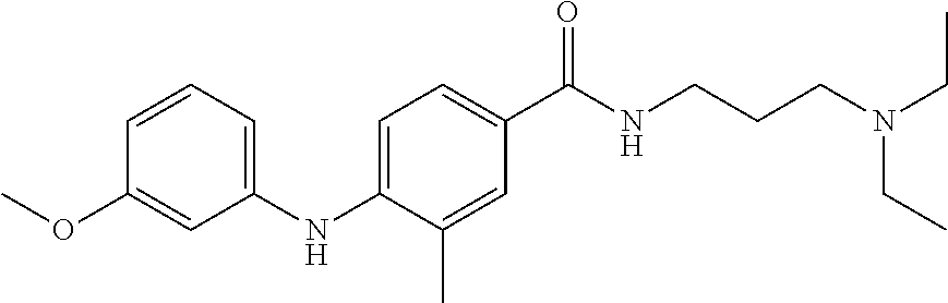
C1(NC2=CC=C(C(NCCCN(CC)CC)=O)C=C2C)=CC=CC(OC)=C1
